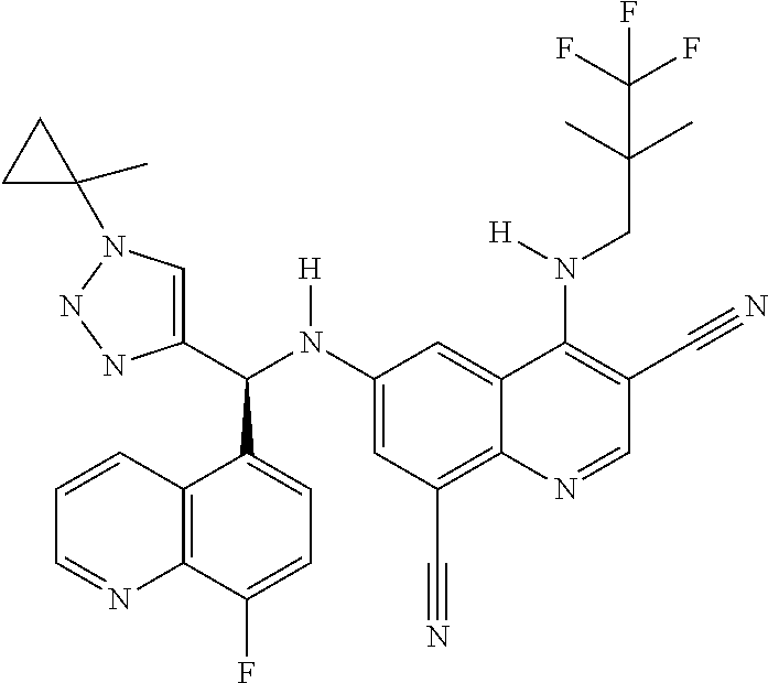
C1(N(C(C2=CN(C3(C)CC3)NN2)C2=CC=C(F)C3=C2C=CC=N3)[H])=CC(C#N)=C2C(=C1)C(N(CC(C)(C)C(F)(F)F)[H])=C(C#N)C=N2
